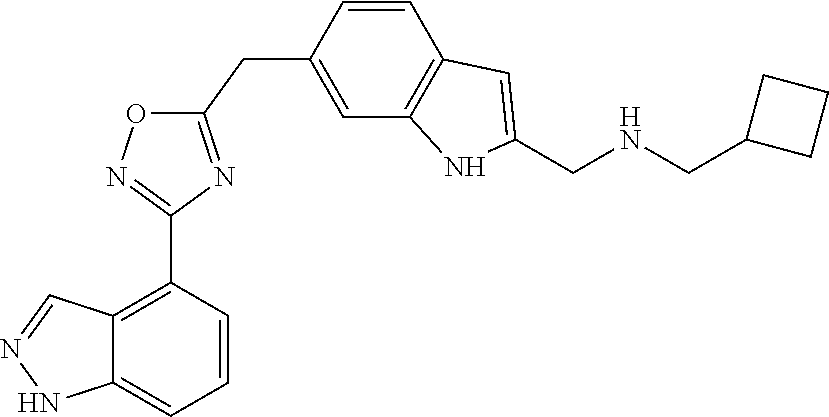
C1(CC2=CC3=C(C=C2)C=C(CNCC2CCC2)N3)=NC(C2=C3C(=CC=C2)NN=C3)=NO1
